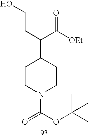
C1CN(C(OC(C)(C)C)=O)CCC1=C(CCO)C([OEt])=O
